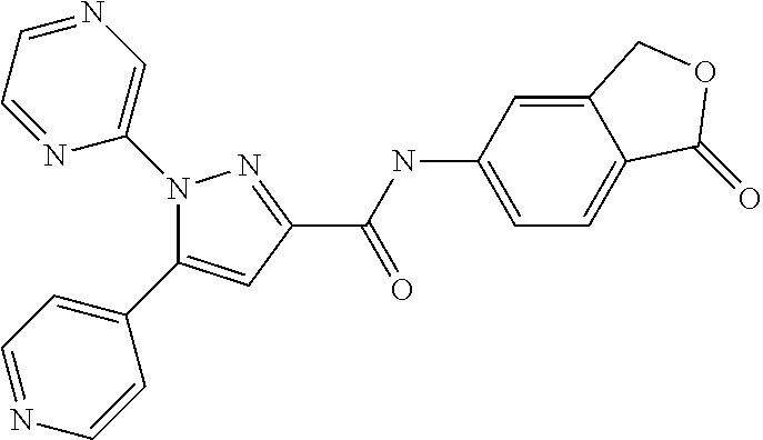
C1(C(NC2=CC=C3C(=C2)COC3=O)=O)=NN(C2=CN=CC=N2)C(C2=CC=NC=C2)=C1
